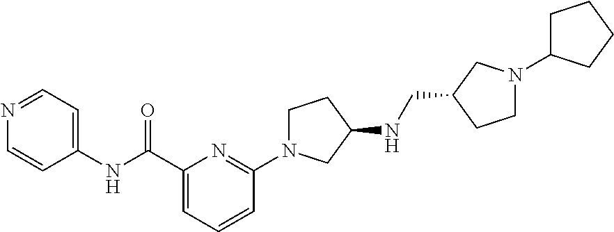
C1(C(=O)NC2=CC=NC=C2)=CC=CC(N2CCC(NCC3CN(C4CCCC4)CC3)C2)=N1
